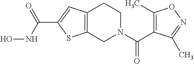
C12=C(CN(C(C3=C(C)ON=C3C)=O)CC1)SC(C(NO)=O)=C2
